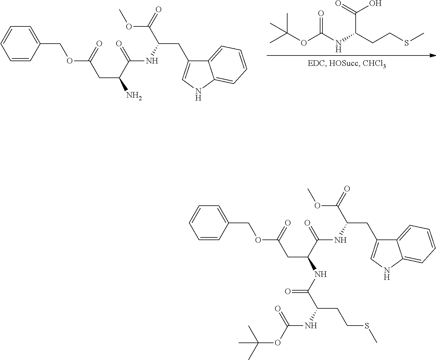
C1=CC(COC(CC(N)C(=O)NC(C(OC)=O)CC2=CNC3=CC=CC=C23)=O)=CC=C1.CC(OC(NC(CCSC)C(=O)O)=O)(C)C.C1=CC(COC(CC(NC(C(NC(OC(C)(C)C)=O)CCSC)=O)C(=O)NC(C(OC)=O)CC2=CNC3=CC=CC=C23)=O)=CC=C1
